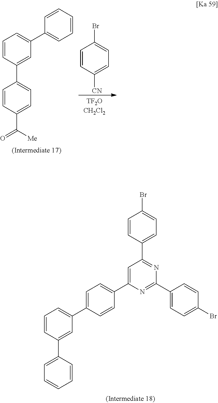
C1=CC(C2=NC(C3=CC=C(Br)C=C3)=NC(C3=CC=C(C4=CC=CC(C5=CC=CC=C5)=C4)C=C3)=C2)=CC=C1Br.C1=CC(C([Me])=O)=CC=C1C1=CC(C2=CC=CC=C2)=CC=C1.C1=CC([CN])=CC=C1Br
